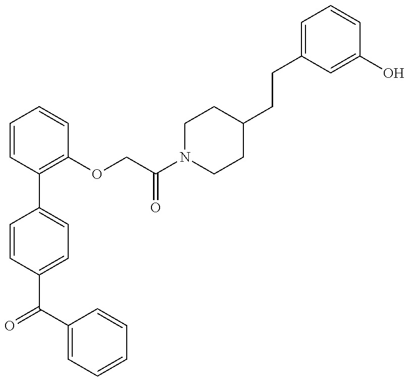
C1=CC(C(C2=CC=CC=C2)=O)=CC=C1C1=C(OCC(N2CCC(CCC3=CC=CC(O)=C3)CC2)=O)C=CC=C1
